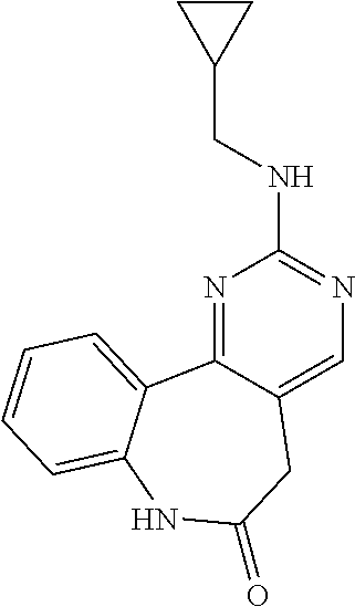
N1=C2C(=CN=C1NCC1CC1)CC(=O)NC1=CC=CC=C21
